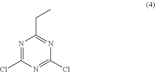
N1=C(Cl)N=C(Cl)N=C1CC
